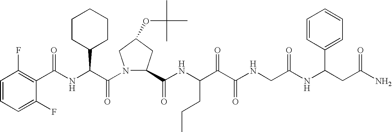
C(NC(C(N1C(C(NC(C(C(NCC(NC(CC(N)=O)C2=CC=CC=C2)=O)=O)=O)CCC)=O)CC(OC(C)(C)C)C1)=O)C1CCCCC1)(=O)C1=C(F)C=CC=C1F
